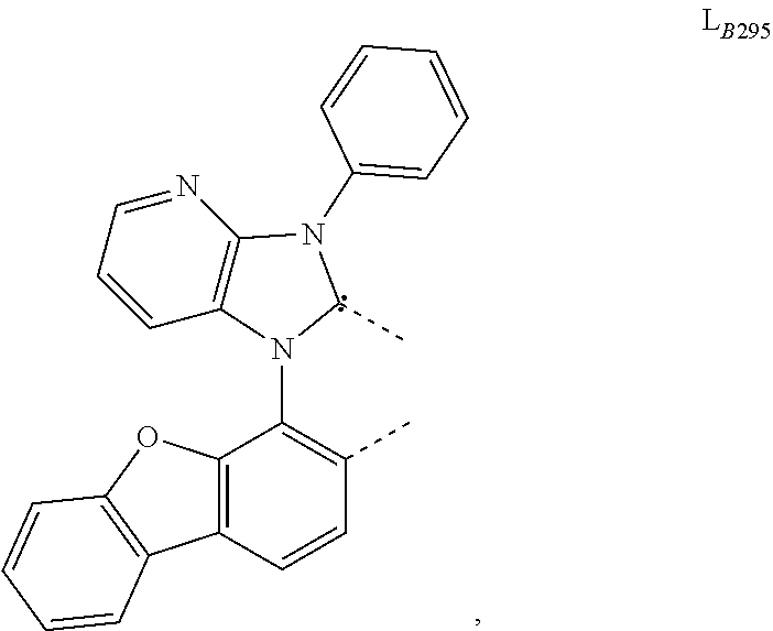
C12=C(C=CC(C)=C1N1C3=C(N(C4=CC=CC=C4)C1C)N=CC=C3)C1=C(O2)C=CC=C1
